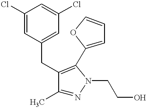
C1(C)=NN(CCO)C(C2=CC=CO2)=C1CC1=CC(Cl)=CC(Cl)=C1
